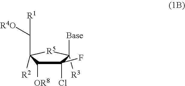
C1([OR8])C(C([R4O])[R1])([R2])[R5]C([Base])([R3])C1(Cl)F
